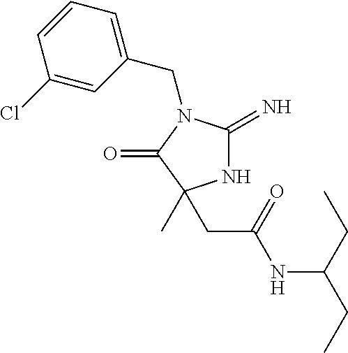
N1C(=N)N(CC2=CC=CC(Cl)=C2)C(=O)C1(C)CC(NC(CC)CC)=O
